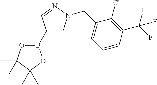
O1B(C2=CN(CC3=CC=CC(C(F)(F)F)=C3Cl)N=C2)OC(C)(C)C1(C)C
